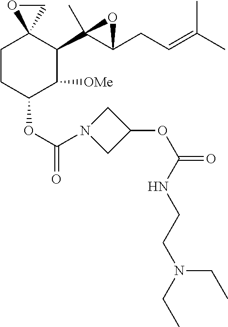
C1CC(OC(=O)N2CC(OC(=O)NCCN(CC)CC)C2)C([OMe])C(C2(C)C(CC=C(C)C)O2)C12CO2
